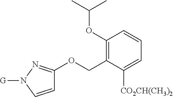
C1(OC(C)C)=C(COC2=NN([G])C=C2)C([CO2CH(CH3)2])=CC=C1
